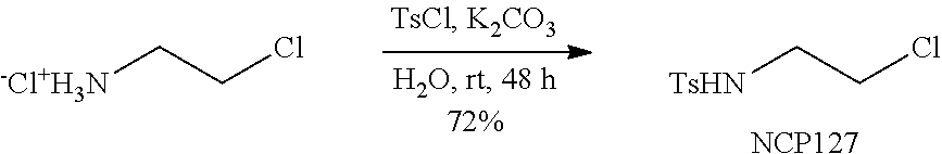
[-Cl+H3N]CCCl.C(CCl)[TsHN].[NCP127]
